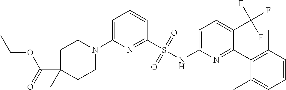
C1=C(N2CCC(C(=O)OCC)(C)CC2)N=C(S(NC2=CC=C(C(F)(F)F)C(C3=C(C)C=CC=C3C)=N2)(=O)=O)C=C1
